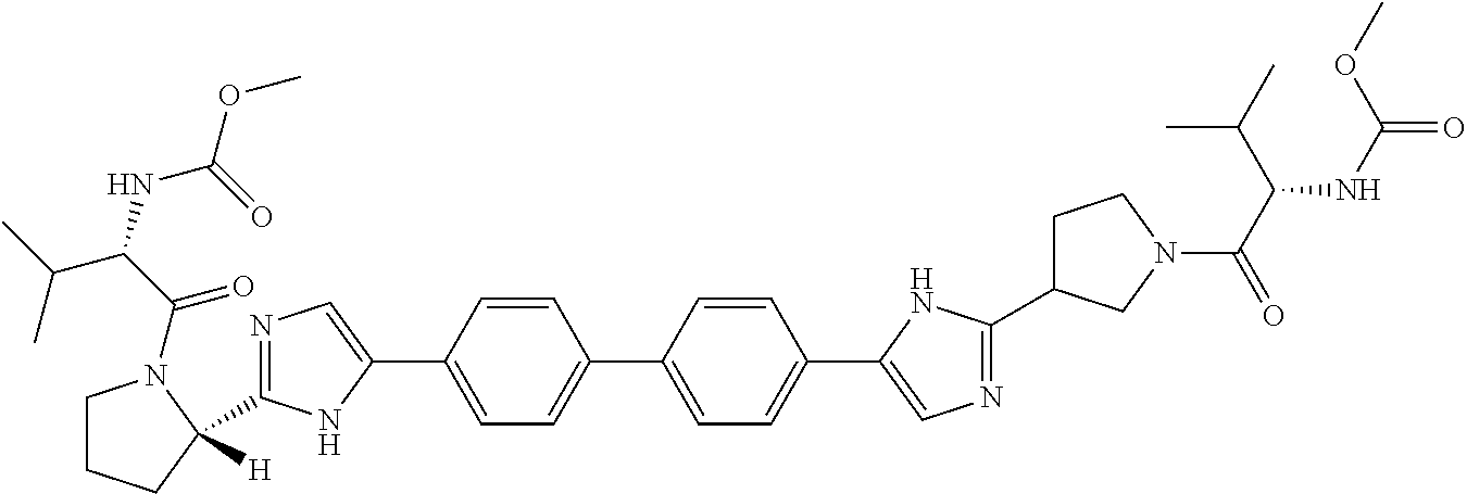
C1(C2([H])CCCN2C(C(NC(OC)=O)C(C)C)=O)=NC=C(C2=CC=C(C3=CC=C(C4=CN=C(C5CCN(C(C(C(C)C)NC(=O)OC)=O)C5)N4)C=C3)C=C2)N1
